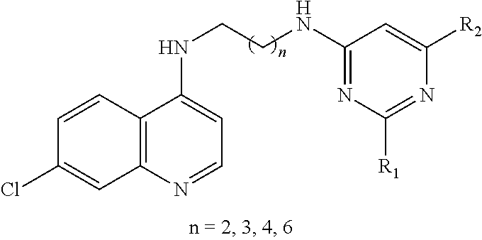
C1=CC2=C(C=C1Cl)N=CC=C2NCCNC1=NC([R1])=NC([R2])=C1
